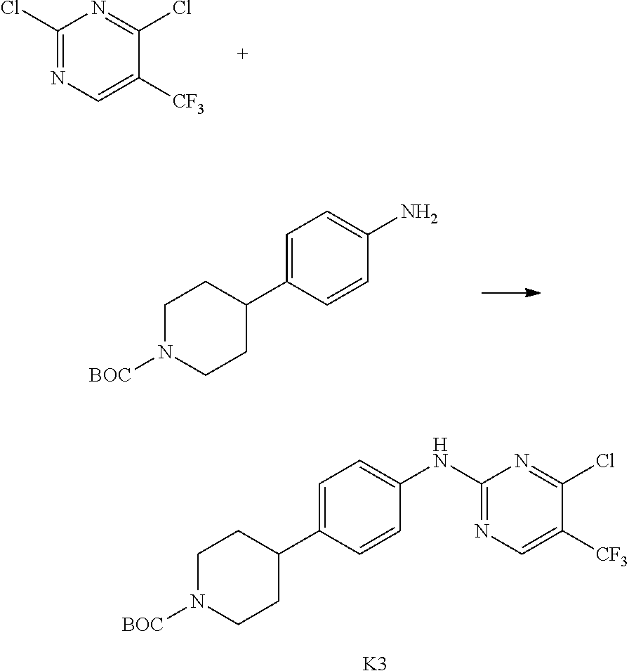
C1(Cl)=NC=C([CF3])C(Cl)=N1.C1N([BOC])CCC(C2=CC=C(N)C=C2)C1.C1N([BOC])CCC(C2=CC=C(NC3=NC=C([CF3])C(Cl)=N3)C=C2)C1.[K3]
